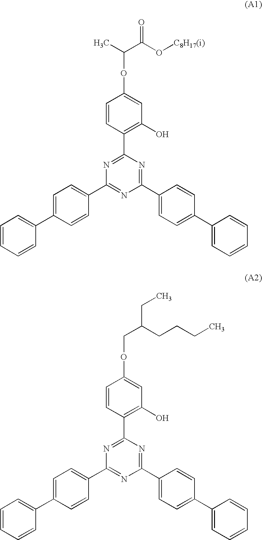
C1(O)=C(C2=NC(C3=CC=C(C4=CC=CC=C4)C=C3)=NC(C3=CC=C(C4=CC=CC=C4)C=C3)=N2)C=CC(OC(C)C(=O)O[C8H17(i)])=C1.C1(O)=C(C2=NC(C3=CC=C(C4=CC=CC=C4)C=C3)=NC(C3=CC=C(C4=CC=CC=C4)C=C3)=N2)C=CC(OCC(CC)CCCC)=C1
